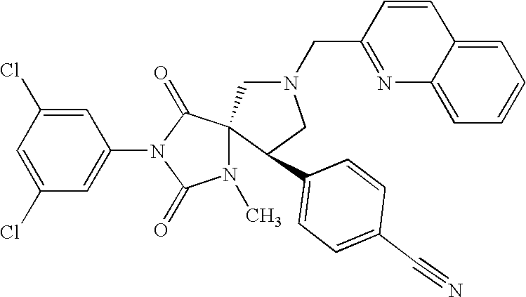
C1=C(Cl)C=C(N2C(=O)C3(N(C)C2=O)CN(CC2=NC4=CC=CC=C4C=C2)CC3C2=CC=C(C#N)C=C2)C=C1Cl
